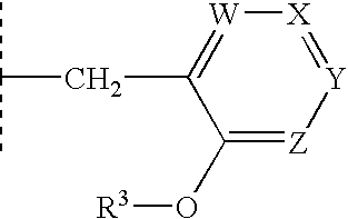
C1(O[R3])=[Z][Y]=[X][W]=C1CC(C)C
